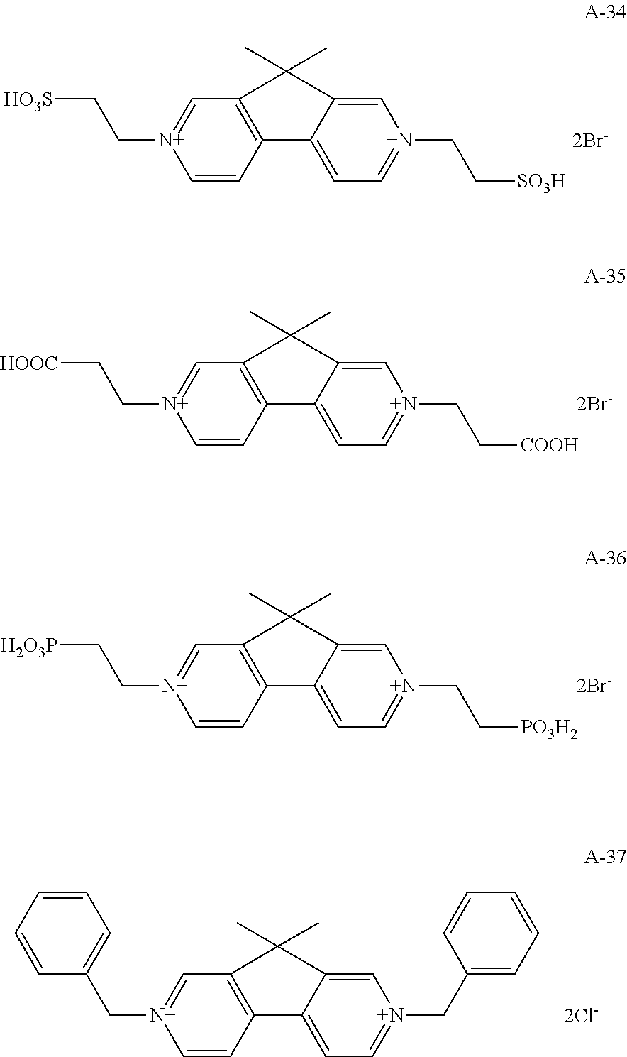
C1=CC2=C(C=[N+]1CC[HO3S])C(C)(C)C1=C[N+](CC[SO3H])=CC=C21.[2Br-].C1=CC2=C(C=[N+]1CC[HOOC])C(C)(C)C1=C[N+](CC[COOH])=CC=C21.[2Br-].C1=CC2=C(C=[N+]1CC[H2O3P])C(C)(C)C1=C[N+](CC[PO3H2])=CC=C21.[2Br-].C1=CC2=C(C=[N+]1CC1=CC=CC=C1)C(C)(C)C1=C[N+](CC3=CC=CC=C3)=CC=C21.[2Cl-]
